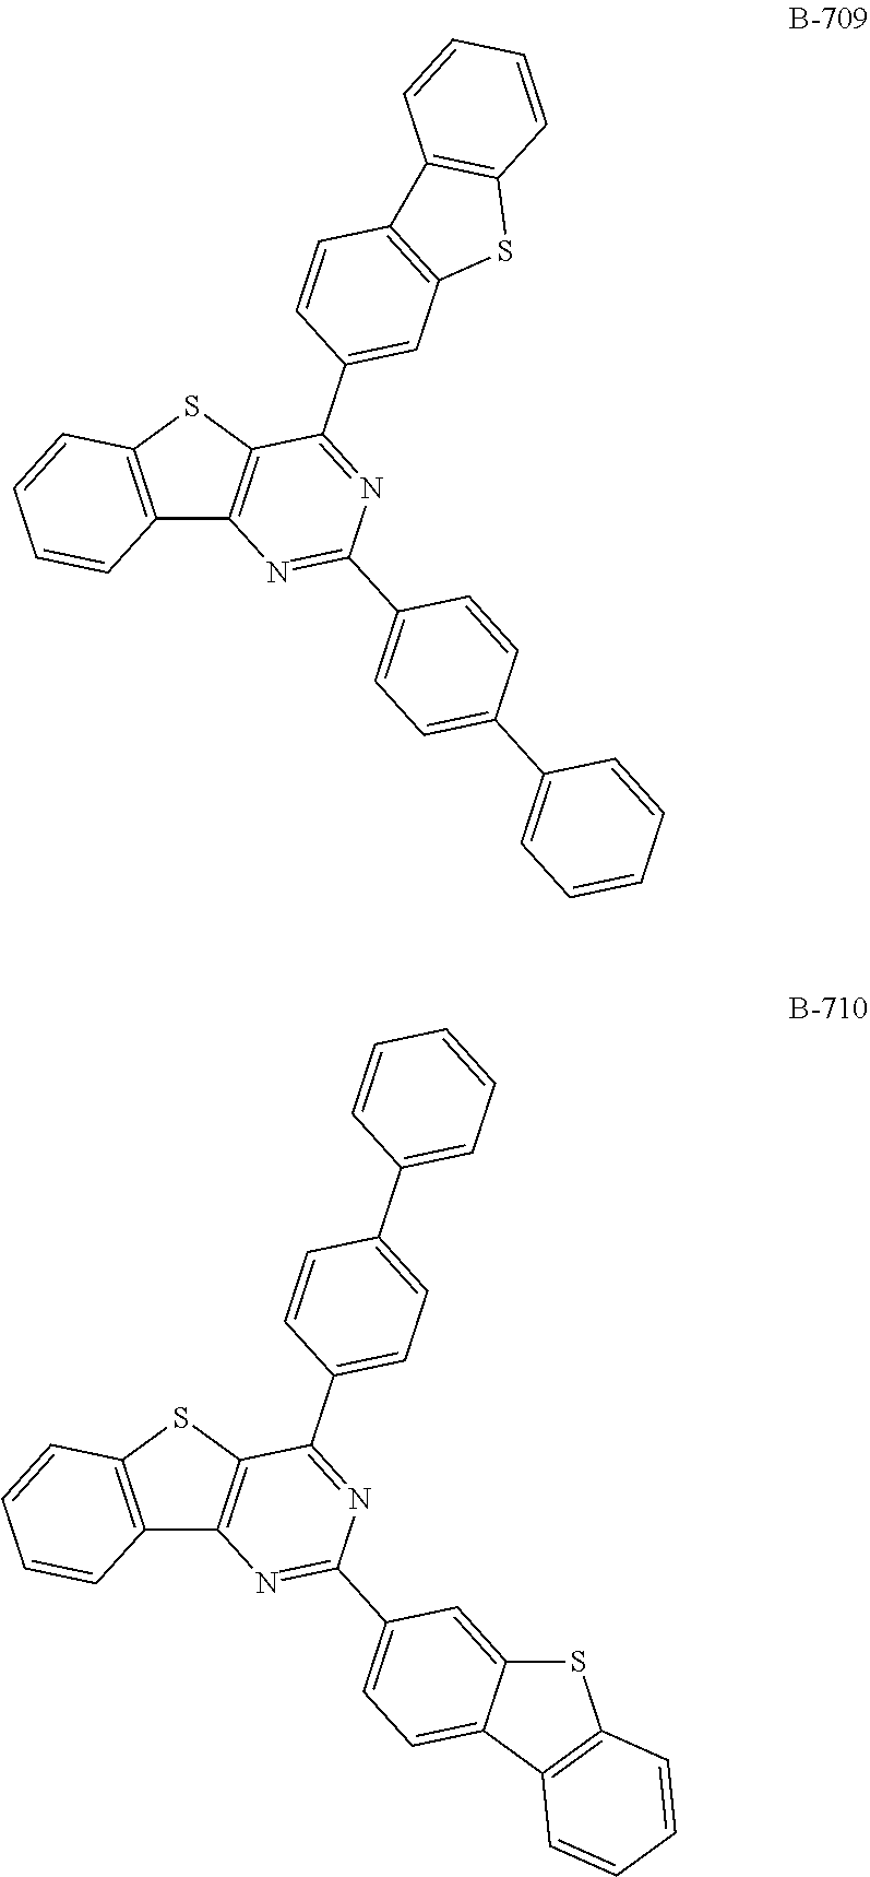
C12=C(SC3=C1N=C(C1=CC=C(C4=CC=CC=C4)C=C1)N=C3C1=CC3=C(C=C1)C1=C(S3)C=CC=C1)C=CC=C2.C12=C(SC3=C1N=C(C1=CC=C4C(=C1)SC1=C4C=CC=C1)N=C3C1=CC=C(C3=CC=CC=C3)C=C1)C=CC=C2
